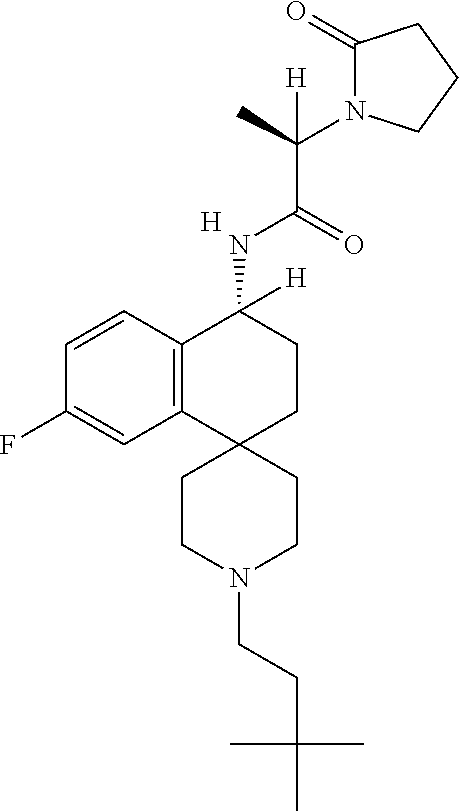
[H].C12=C(C=CC(F)=C1)C(NC(C(C)([H])N1C(=O)CCC1)=O)([H])CCC21CCN(CCC(C)(C)C)CC1
